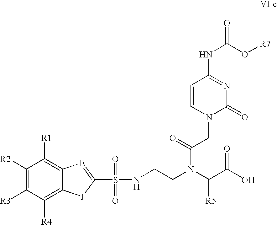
C12=C([R4])C([R3])=C([R2])C([R1])=C1[E]=C(S(=O)(NCCN(C(C(O)=O)[R5])C(=O)CN1C(=O)N=C(NC(=O)O[R7])C=C1)=O)[J]2
